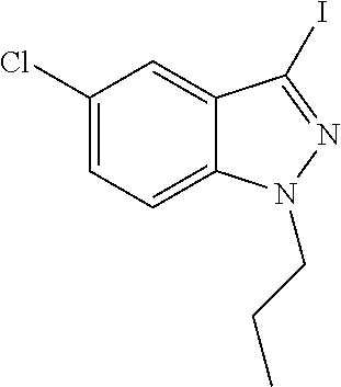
C1(Cl)=CC=C2C(=C1)C(I)=NN2CCC
